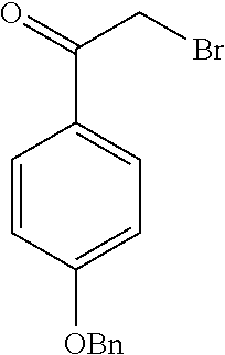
C1=CC([OBn])=CC=C1C(=O)CBr
